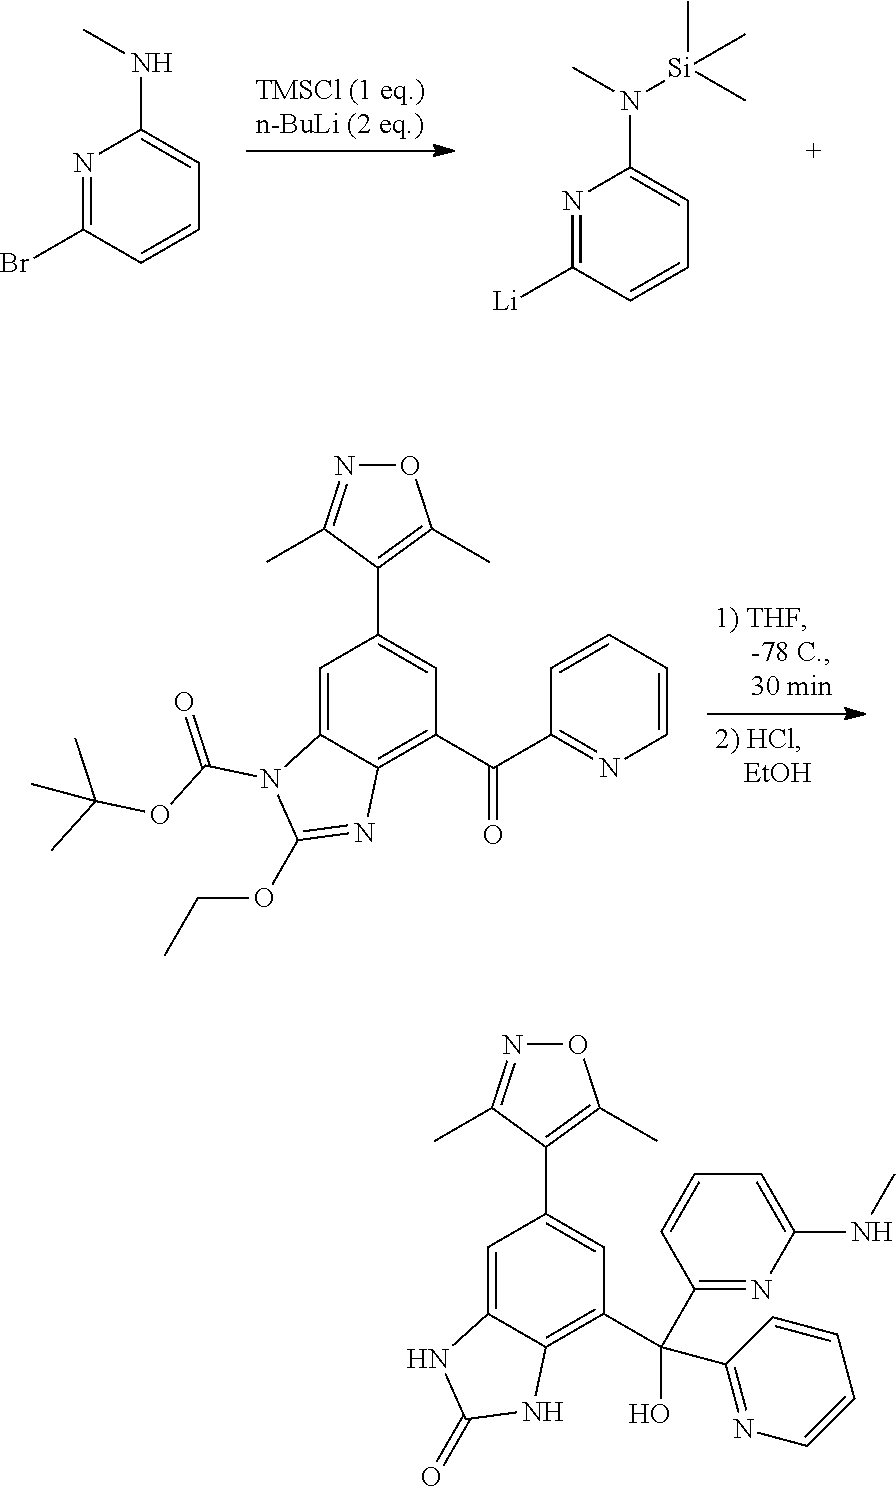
N1=C(Br)C=CC=C1NC.N1=C([Li])C=CC=C1N(C)[Si](C)(C)C.C1(C2=CC(C(=O)C3=NC=CC=C3)=C3C(=C2)N(C(=O)OC(C)(C)C)C(OCC)=N3)=C(C)ON=C1C.C1(C2=CC(C(O)(C3=NC=CC=C3)C3=NC(NC)=CC=C3)=C3C(=C2)NC(=O)N3)=C(C)ON=C1C
